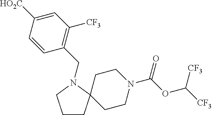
C1CC2(CCN(C(OC([CF3])[CF3])=O)CC2)N(CC2=C([CF3])C=C([HO2C])C=C2)C1
